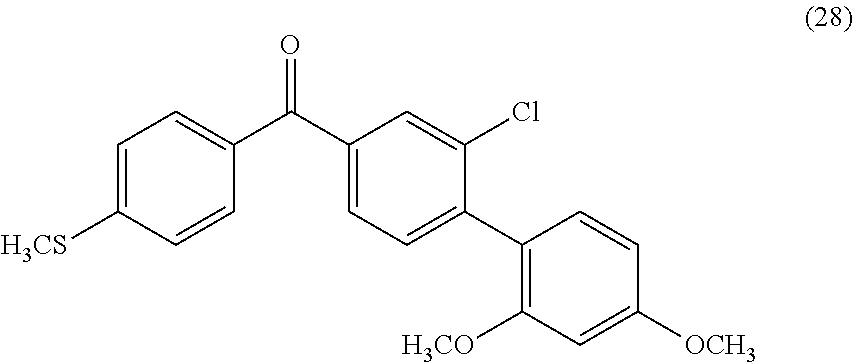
C1=C([H3CS])C=CC(C(C2=CC=C(C3=C([H3CO])C=C([OCH3])C=C3)C(Cl)=C2)=O)=C1
